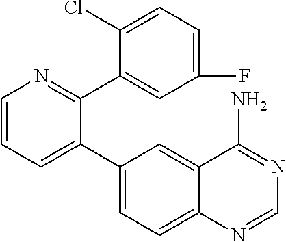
C1=CC=C(C2=CC=C3C(=C2)C(N)=NC=N3)C(C2=CC(F)=CC=C2Cl)=N1
